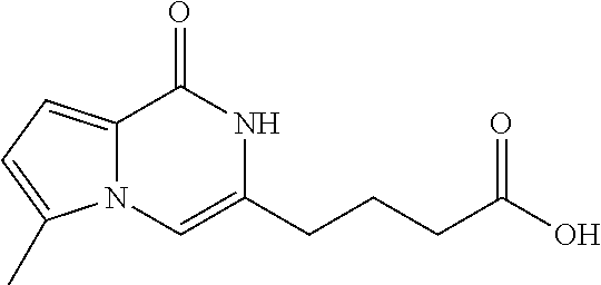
C12=CC=C(C)N1C=C(CCCC(O)=O)NC2=O
